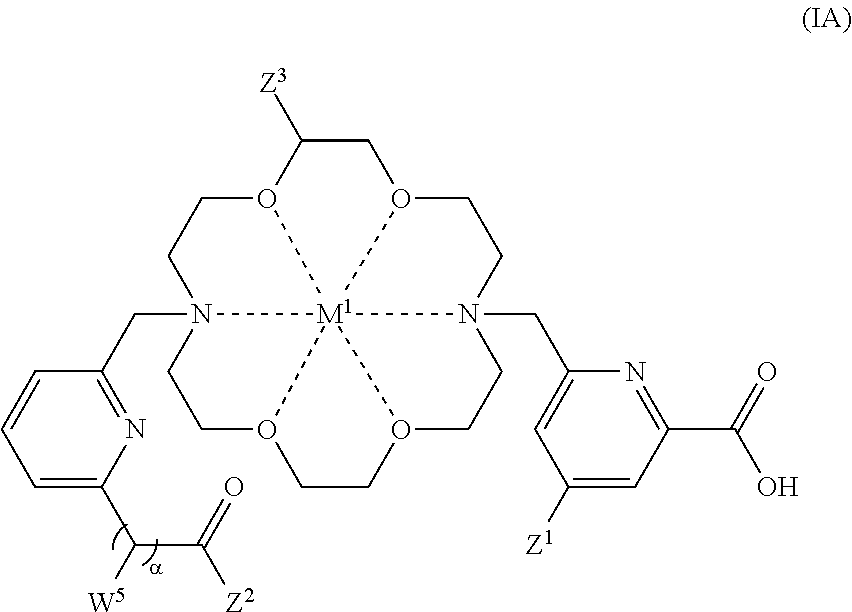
O12CC([Z3])O3CCN4(CC5=NC(C(C([Z2])=O)[W5])=CC=C5)CCO5CCO6CCN(CC7=CC([Z1])=CC(C(O)=O)=N7)(CC1)[M1]23456
